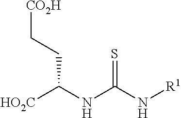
[HO2C]C(NC(N[R1])=S)CC[CO2H]
